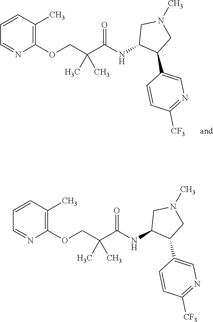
C1=CC(C)=C(OCC(C(NC2C(C3=CN=C([CF3])C=C3)CN(C)C2)=O)(C)C)N=C1.C1=CC(C)=C(OCC(C(NC2C(C3=CN=C([CF3])C=C3)CN(C)C2)=O)(C)C)N=C1
